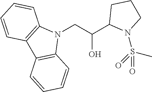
N1(CC(C2N(S(=O)(C)=O)CCC2)O)C2=C(C3=C1C=CC=C3)C=CC=C2
